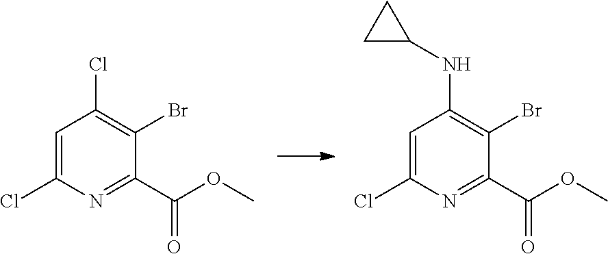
C1=C(Cl)N=C(C(OC)=O)C(Br)=C1Cl.C1=C(Cl)N=C(C(OC)=O)C(Br)=C1NC1CC1
